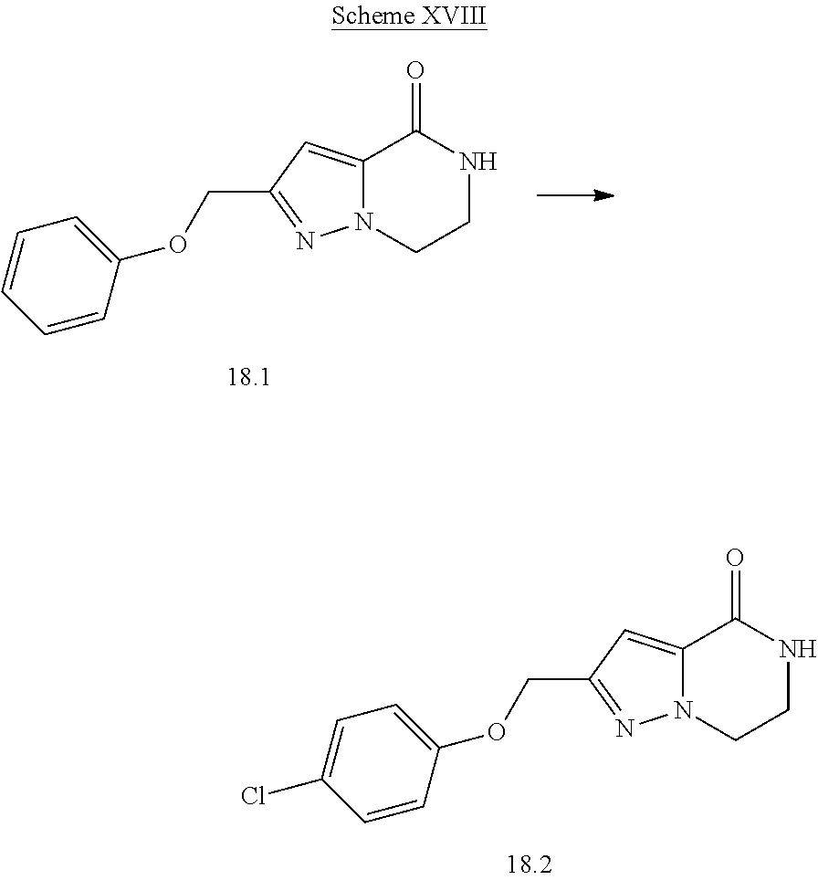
C12=CC(COC3=CC=CC=C3)=NN1CCNC2=O.C12=CC(COC3=CC=C(Cl)C=C3)=NN1CCNC2=O
